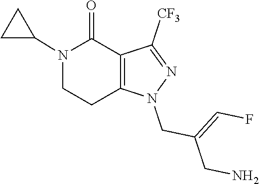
N1=C([CF3])C2=C(CCN(C3CC3)C2=O)N1CC(=CF)CN
